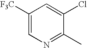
C1([F3C])=CN=C(C)C(Cl)=C1
